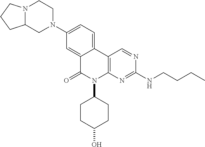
C1(N2CCN3C(C2)CCC3)=CC=C2C(=C1)C(=O)N(C1CCC(O)CC1)C1=C2C=NC(NCCCC)=N1
